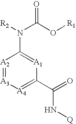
[A2]1=[A3][A4]=C(C(=O)N[Q])[A1]=C1N(C(O[R1])=O)[R2]
